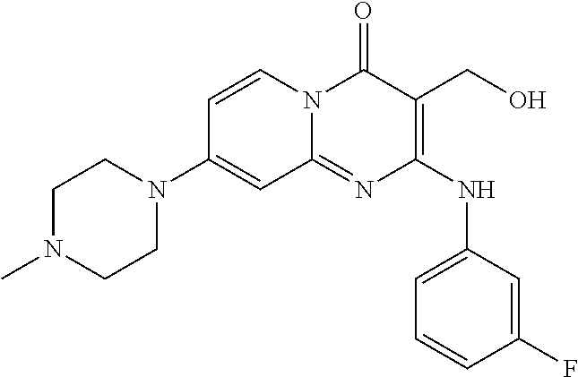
C1=CN2C(=NC(NC3=CC=CC(F)=C3)=C(CO)C2=O)C=C1N1CCN(C)CC1
